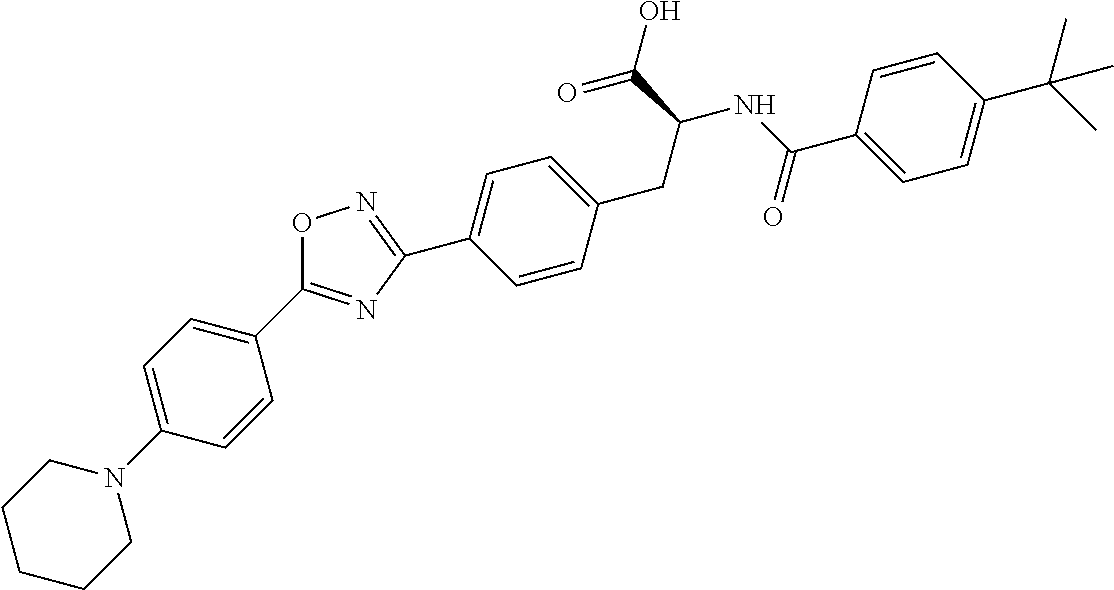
N1(C2=CC=C(C3=NC(C4=CC=C(CC(C(O)=O)NC(=O)C5=CC=C(C(C)(C)C)C=C5)C=C4)=NO3)C=C2)CCCCC1
